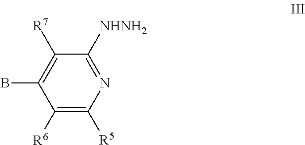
C1([R7])=C(B)C([R6])=C([R5])N=C1[NHNH2]
